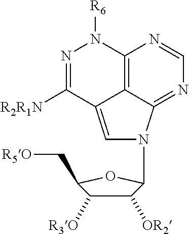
C1([OR2])C([R3O])C(C[R5O])OC1N1C2=NC=NC3=C2C(=C1)C([R2R1N])=NN3[R6]
